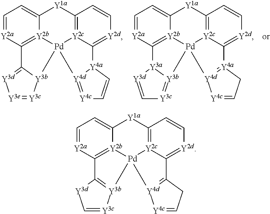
C1=[Y2a]C2=[Y2b]3C(=C1)[Y1a]C1=[Y2c]4[Pd]3([Y3b]3C2=[Y3d][Y3e]=[Y3c]3)[Y4d]2=[Y4c]C=C[Y4a]2C4=[Y2d]C=C1.C1=[Y2a]C2=[Y2b]3C(=C1)[Y1a]C1=[Y2c]4[Pd]3([Y3b]3=[Y3c]C=[Y3d][Y3a]23)[Y4d]2=[Y4a](C4=[Y2d]C=C1)CC=[Y4c]2.C1=[Y2a]C2=[Y2b]3C(=C1)[Y1a]C1=[Y2c]4[Pd]3([Y3b]3=C2[Y3d]C=[Y3c]3)[Y4d]2=C(C4=[Y2d]C=C1)CC=[Y4c]2
